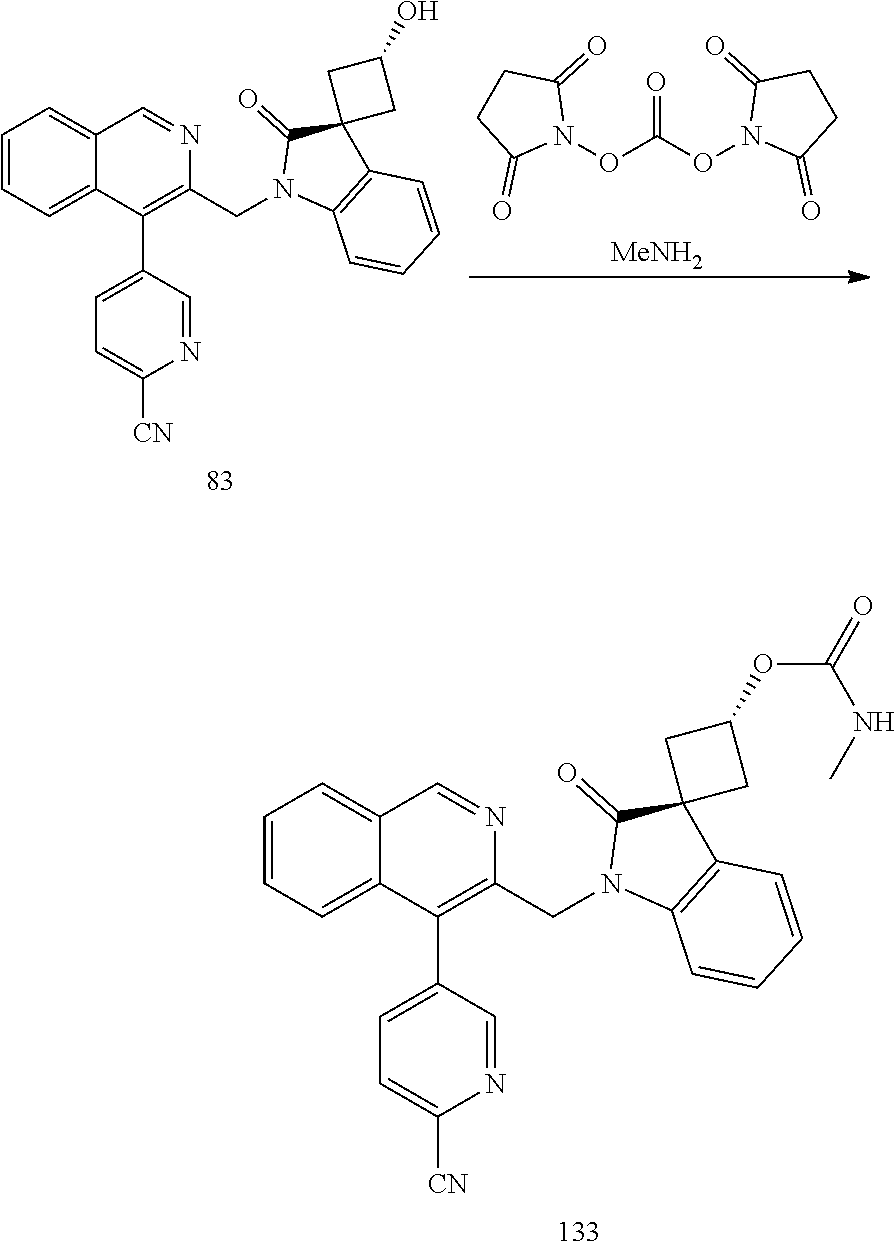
O=C(ON1C(=O)CCC1=O)ON1C(=O)CCC1=O.[MeNH2].C1=CC=C2C(=C1)C=NC(CN1C3=C(C=CC=C3)C3(C1=O)CC(O)C3)=C2C1=CC=C([CN])N=C1.C1=CC=C2C(=C1)C=NC(CN1C3=C(C=CC=C3)C3(C1=O)CC(OC(=O)NC)C3)=C2C1=CC=C([CN])N=C1
